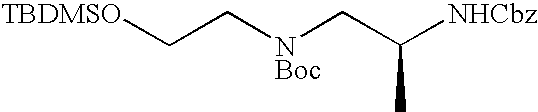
[TBDMSO]CC[NBoc]CC([NHCbz])C
